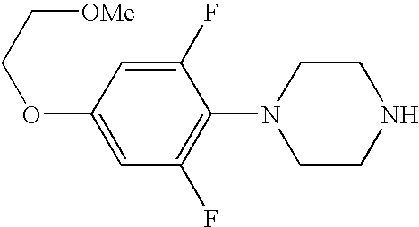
C1(F)=CC(OCC[OMe])=CC(F)=C1N1CCNCC1
